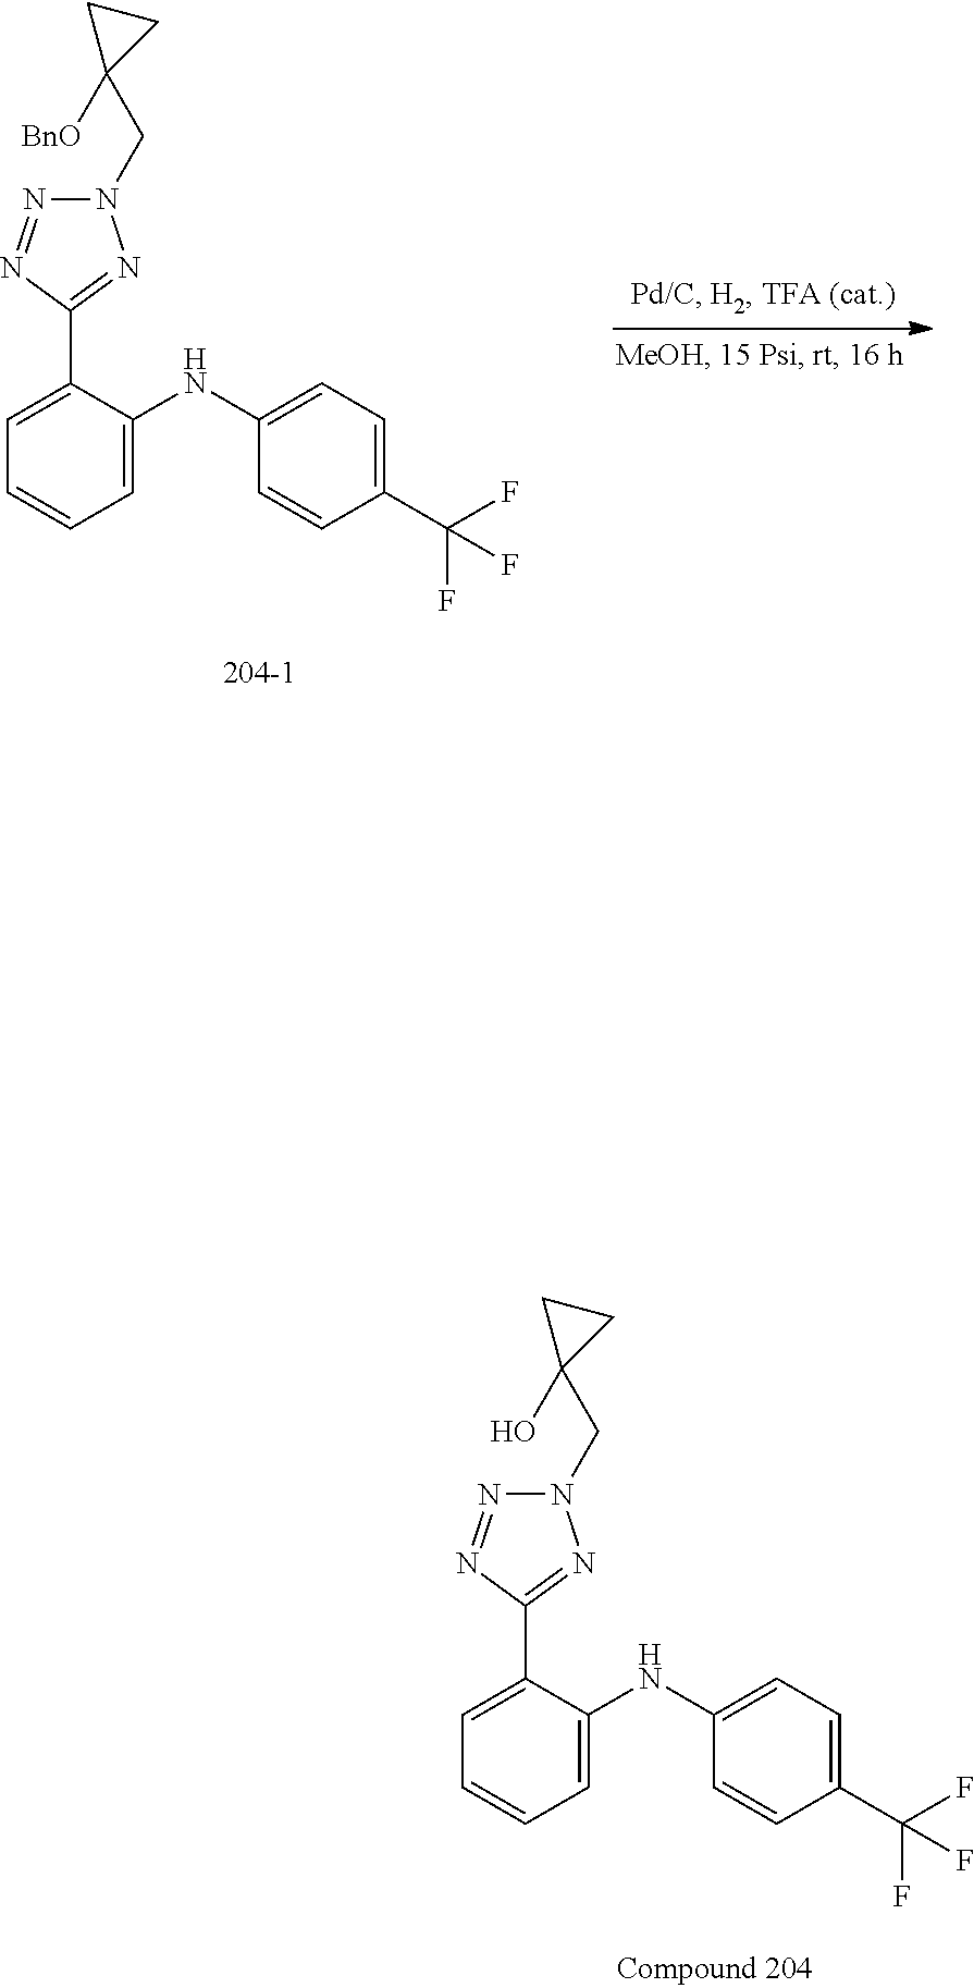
N1(CC2(O)CC2)N=NC(C2=CC=CC=C2NC2=CC=C(C(F)(F)F)C=C2)=N1.N1(CC2([BnO])CC2)N=NC(C2=CC=CC=C2NC2=CC=C(C(F)(F)F)C=C2)=N1
